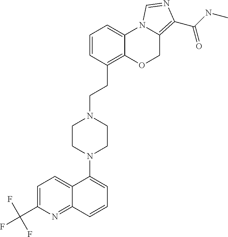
C1=C(C(F)(F)F)N=C2C(=C1)C(N1CCN(CCC3=C4C(=CC=C3)N3C(=C(C(NC)=O)N=C3)CO4)CC1)=CC=C2
